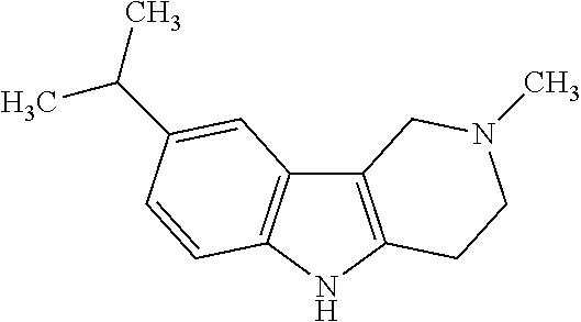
C12=C(NC3=C1C=C(C(C)C)C=C3)CCN(C)C2
